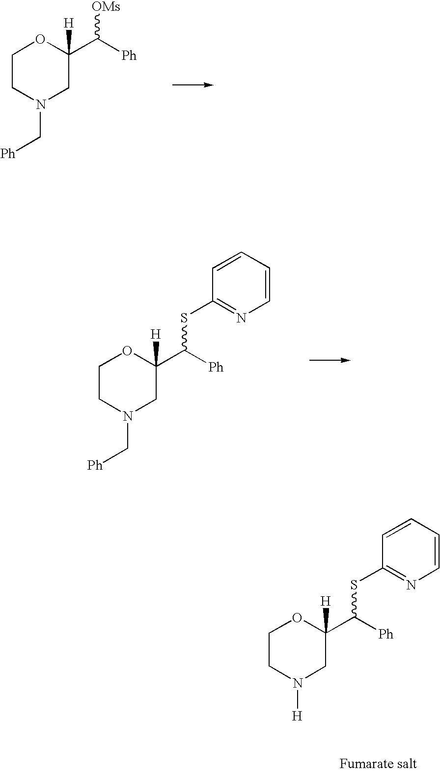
C1CN(C[Ph])CC(C([Ph])[OMs])([H])O1.C1CN(C[Ph])CC(C([Ph])SC2=NC=CC=C2)([H])O1.C1CN([H])CC(C([Ph])SC2=NC=CC=C2)([H])O1
